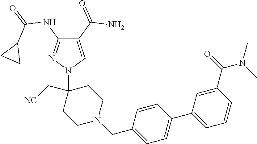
C1(C(=O)N)=CN(C2(C[NC])CCN(CC3=CC=C(C4=CC=CC(C(=O)N(C)C)=C4)C=C3)CC2)N=C1NC(=O)C1CC1
